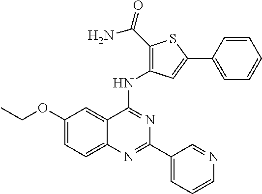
C1(OCC)=CC=C2C(=C1)C(NC1=C(C(N)=O)SC(C3=CC=CC=C3)=C1)=NC(C1=CC=CN=C1)=N2
